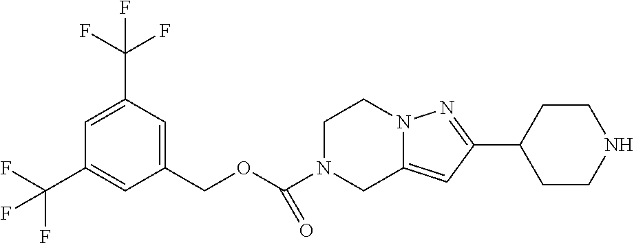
C1(COC(N2CC3=CC(C4CCNCC4)=NN3CC2)=O)=CC(C(F)(F)F)=CC(C(F)(F)F)=C1
